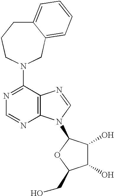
C1C2=CC=CC=C2CN(C2=NC=NC3=C2N=CN3C2C(O)C(O)C(CO)O2)CC1
